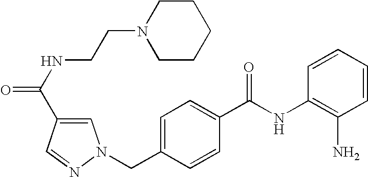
C1=CC=CC(NC(C2=CC=C(CN3C=C(C(NCCN4CCCCC4)=O)C=N3)C=C2)=O)=C1N
